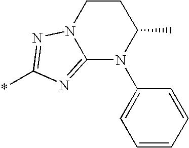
C12=NC(*)=NN1CCC(C)N2C1=CC=CC=C1
